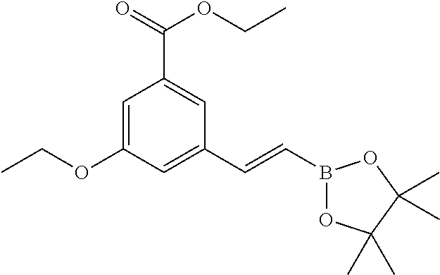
C1=C(OCC)C=C(C=CB2OC(C)(C)C(C)(C)O2)C=C1C(=O)OCC
